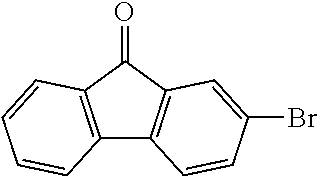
C12=C(C(=O)C3=C1C=CC(Br)=C3)C=CC=C2
